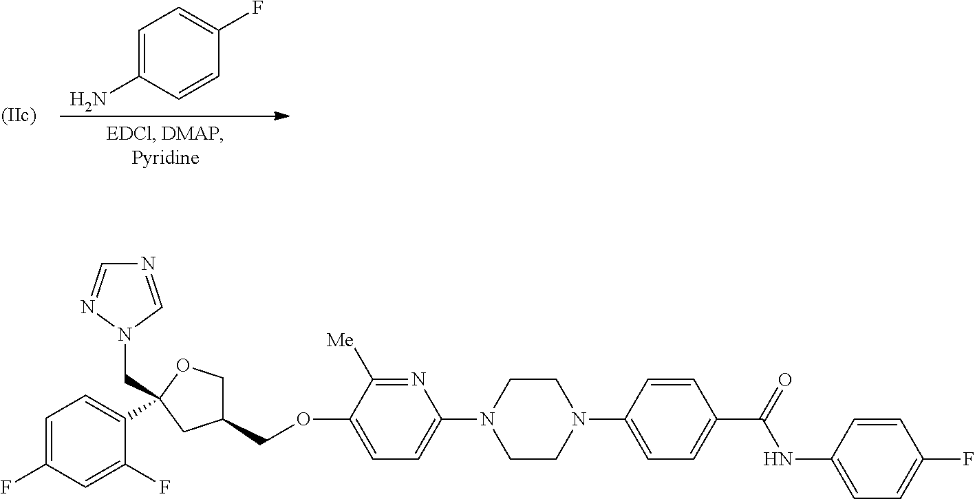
N1(C2=CC=C(OCC3COC(CN4C=NC=N4)(C4=CC=C(F)C=C4F)C3)C([Me])=N2)CCN(C2=CC=C(C(=O)NC3=CC=C(F)C=C3)C=C2)CC1.C1=C(N)C=CC(F)=C1
